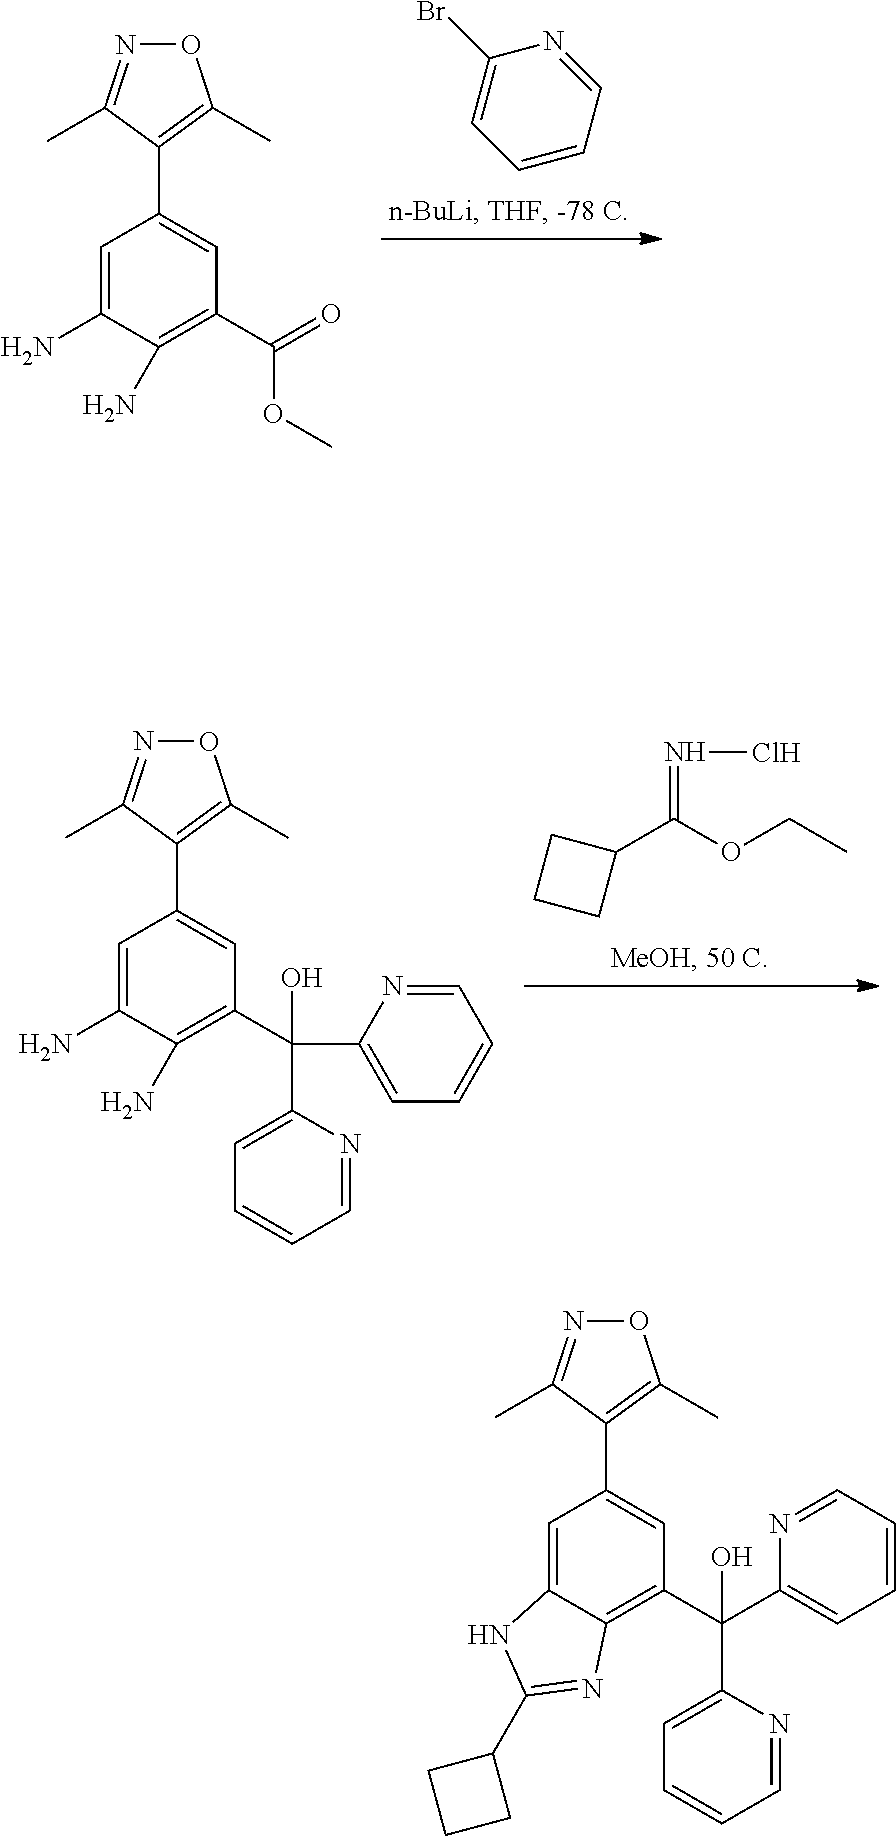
C1(Br)=CC=CC=N1.C1(N)=CC(C2=C(C)ON=C2C)=CC(C(=O)OC)=C1N.C1(C(OCC)=NCl)CCC1.C1(N)=CC(C2=C(C)ON=C2C)=CC(C(C2=CC=CC=N2)(O)C2=CC=CC=N2)=C1N.C12=CC(C3=C(C)ON=C3C)=CC(C(C3=CC=CC=N3)(O)C3=CC=CC=N3)=C1N=C(C1CCC1)N2
